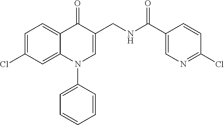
C1=C(Cl)C=C2C(=C1)C(=O)C(CNC(=O)C1=CN=C(Cl)C=C1)=CN2C1=CC=CC=C1
